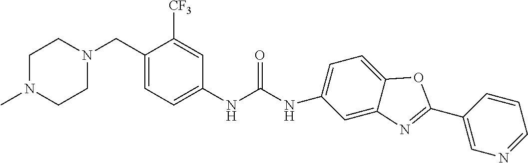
C1N(C)CCN(CC2=CC=C(NC(=O)NC3=CC=C4OC(C5=CN=CC=C5)=NC4=C3)C=C2[CF3])C1
